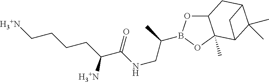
C12OB(C(CNC(C(CCCC[H3+N])[H3+N])=O)C)OC1(C)C1C(C)(C)C(C2)C1
